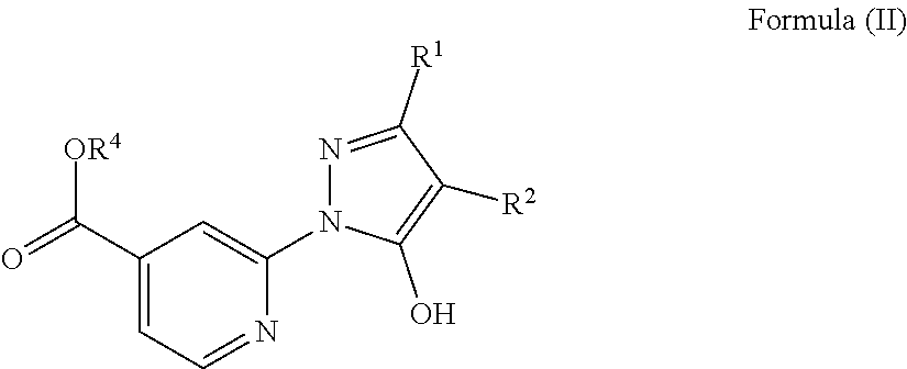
C1(C(=O)[OR4])=CC=NC(N2N=C([R1])C([R2])=C2O)=C1
